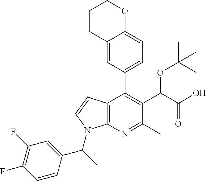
C12=C(N=C(C)C(C(C(O)=O)OC(C)(C)C)=C1C1=CC=C3C(=C1)CCCO3)N(C(C1=CC(F)=C(F)C=C1)C)C=C2
